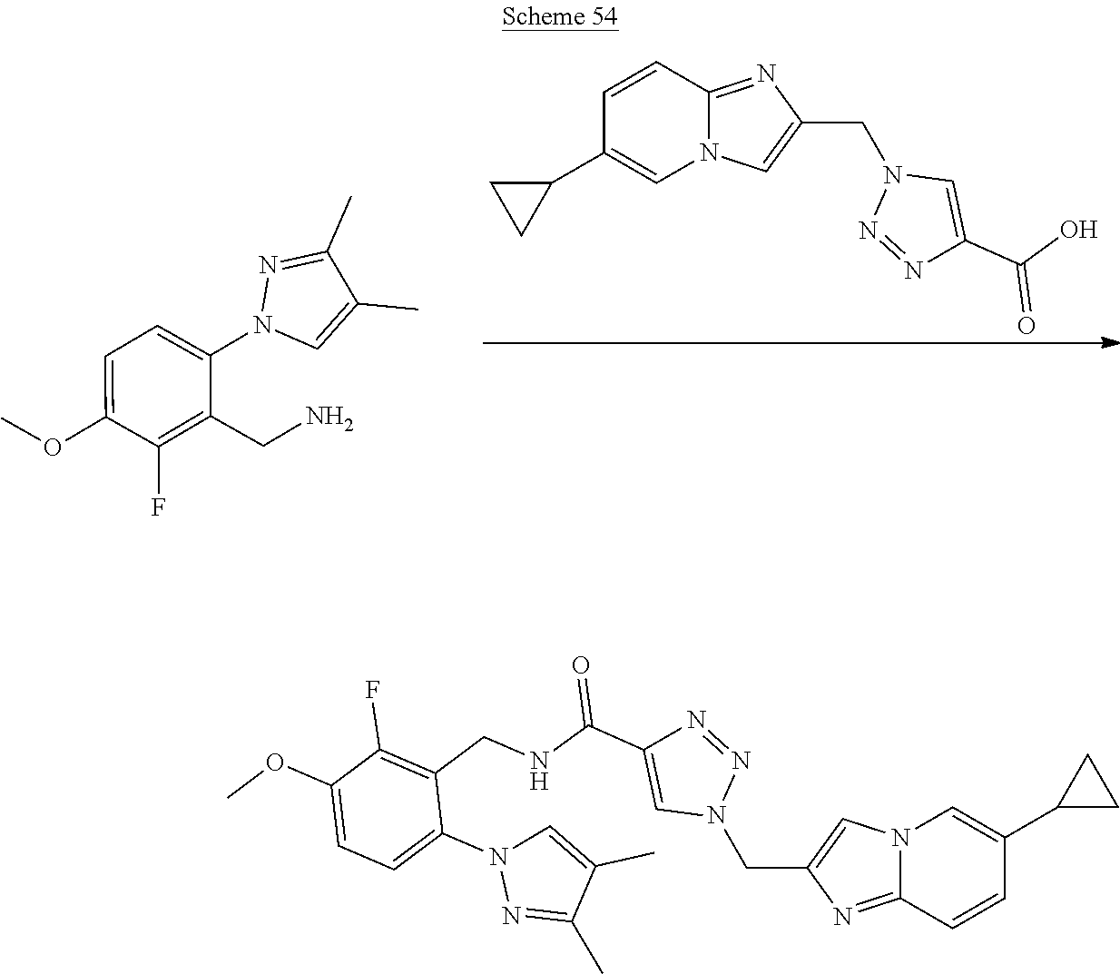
N12C(=NC(CN3N=NC(C(=O)O)=C3)=C1)C=CC(C1CC1)=C2.C1(N2C=C(C)C(C)=N2)=CC=C(OC)C(F)=C1CN.N12C(=NC(CN3N=NC(C(=O)NCC4=C(F)C(OC)=CC=C4N4N=C(C)C(C)=C4)=C3)=C1)C=CC(C1CC1)=C2
